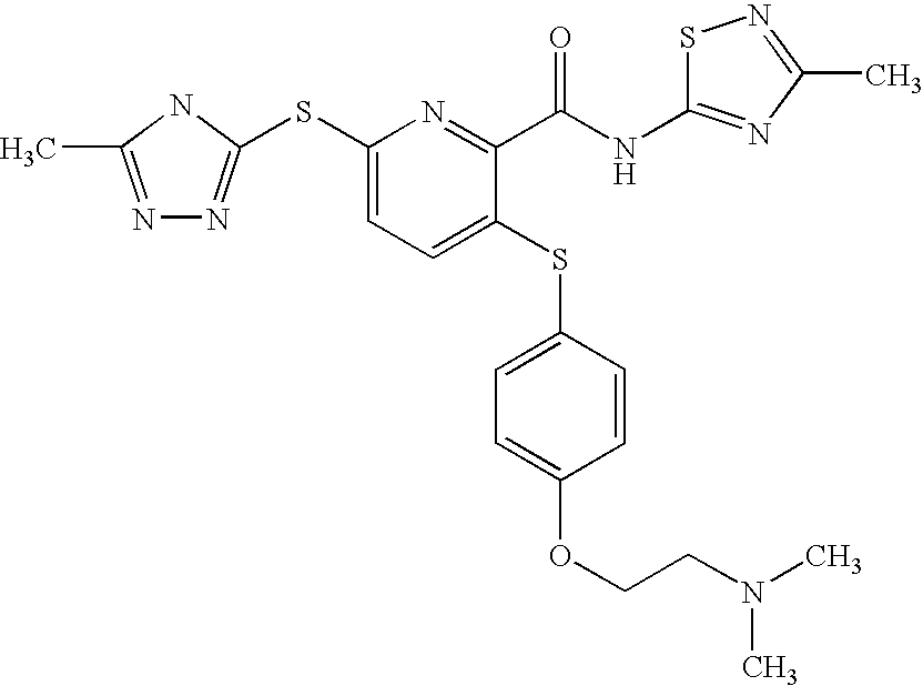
N1=C(C)NC(SC2=CC=C(SC3=CC=C(OCCN(C)C)C=C3)C(C(=O)NC3=NC(C)=NS3)=N2)=N1
